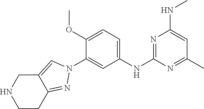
C1=C(NC2=NC(NC)=CC(C)=N2)C=C(N2C=C3C(=N2)CCNC3)C(OC)=C1
